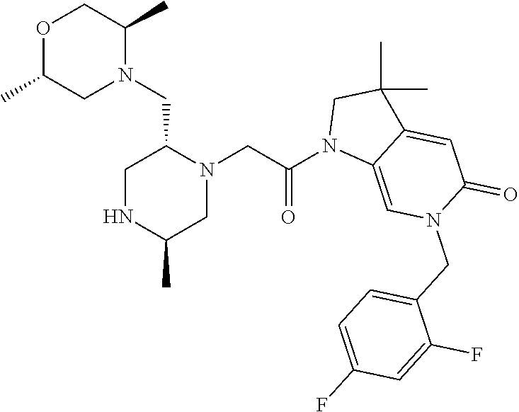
O1C(C)CN(CC2N(CC(N3C4=CN(CC5=CC=C(F)C=C5F)C(=O)C=C4C(C)(C)C3)=O)CC(C)NC2)C(C)C1
